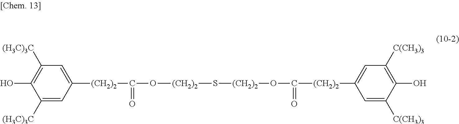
C1([(CH2)2]C(O[(CH2)2]S[(CH2)2]OC([(CH2)2]C2=CC([C(CH3)3])=C(O)C([C(CH3)3])=C2)=O)=O)=CC([(H3C)3C])=C(O)C([(H3C)3C])=C1
